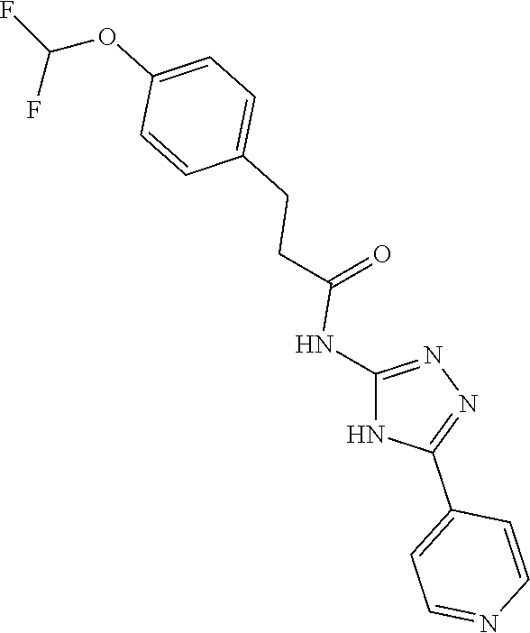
C1=C(CCC(=O)NC2=NN=C(C3=CC=NC=C3)N2)C=CC(OC(F)F)=C1
